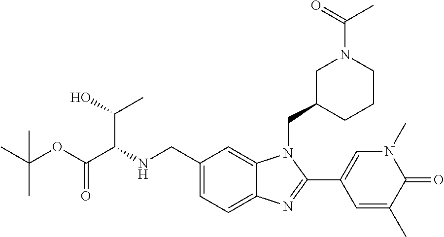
C1(CNC(C(OC(C)(C)C)=O)C(C)O)=CC=C2C(=C1)N(CC1CCCN(C(=O)C)C1)C(C1=CN(C)C(=O)C(C)=C1)=N2
